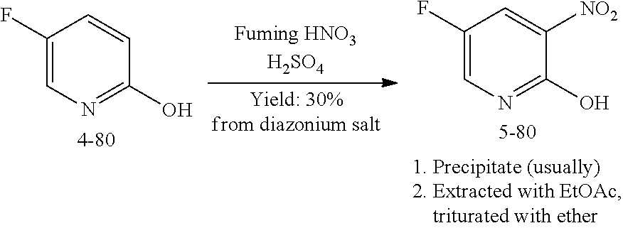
C1(F)=CN=C(O)C([NO2])=C1.C1(F)=CN=C(O)C=C1
